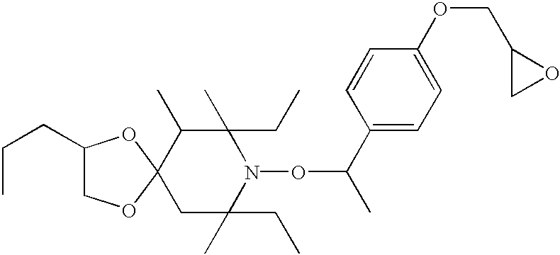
C1C(CC)(C)N(OC(C2=CC=C(OCC3CO3)C=C2)C)C(CC)(C)C(C)C12OCC(CCC)O2
